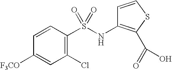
C1=CC(S(NC2=C(C(=O)O)SC=C2)(=O)=O)=C(Cl)C=C1[F3CO]
